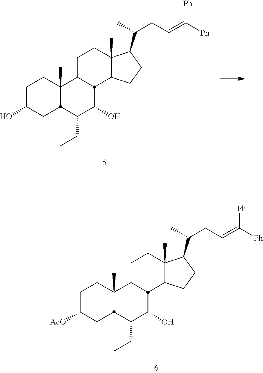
C1C(O)CC2C(C)(C1)C1CCC3(C)C(CCC3C(C)CC=C([Ph])[Ph])C1C(O)C2CC.C1C([AcO])CC2C(C)(C1)C1CCC3(C)C(CCC3C(C)CC=C([Ph])[Ph])C1C(O)C2CC
